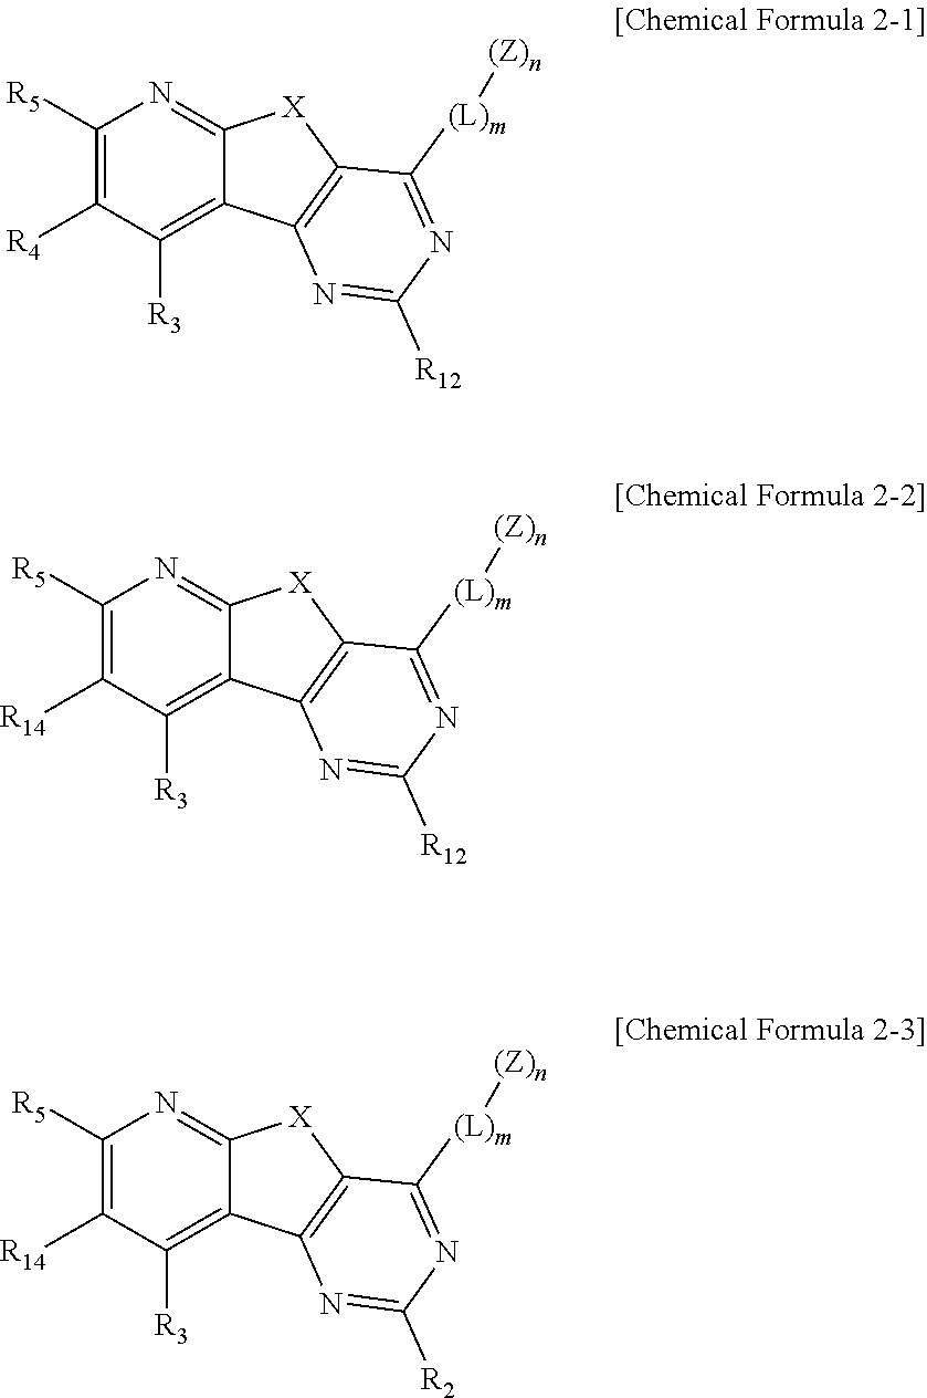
C1([R5])=C([R4])C([R3])=C2C(=N1)[X]C1=C2N=C([R12])N=C1[(L)m][(Z)n].C1([R5])=C([R14])C([R3])=C2C(=N1)[X]C1=C2N=C([R12])N=C1[(L)m][(Z)n].C1([R5])=C([R14])C([R3])=C2C(=N1)[X]C1=C2N=C([R2])N=C1[(L)m][(Z)n]
